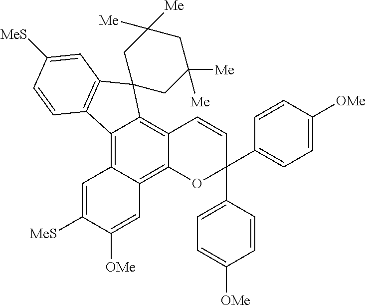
C12=C3C(=C4C(=C1C1(C5=C2C=CC([MeS])=C5)CC([Me])([Me])CC([Me])([Me])C1)C=CC(C1=CC=C([OMe])C=C1)(C1=CC=C([OMe])C=C1)O4)C=C([OMe])C([MeS])=C3
